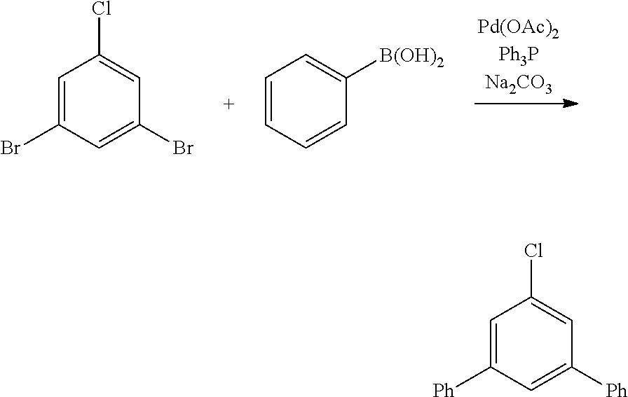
C1=C(Br)C=C(Br)C=C1Cl.C1=CC=CC([B(OH)2])=C1.C1=C([Ph])C=C([Ph])C=C1Cl
